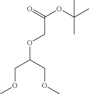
C(COC(COC)COC)(OC(C)(C)C)=O
